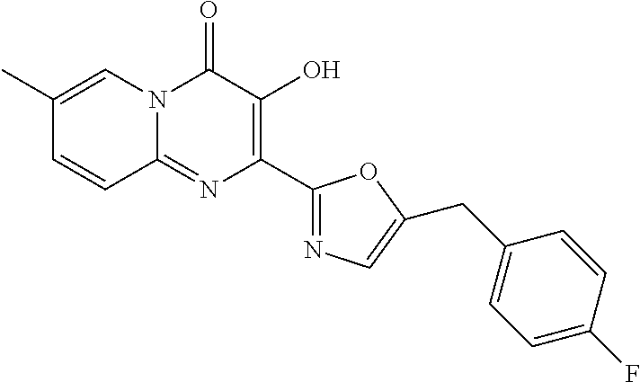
C1=CC2=NC(C3=NC=C(CC4=CC=C(F)C=C4)O3)=C(O)C(=O)N2C=C1C
